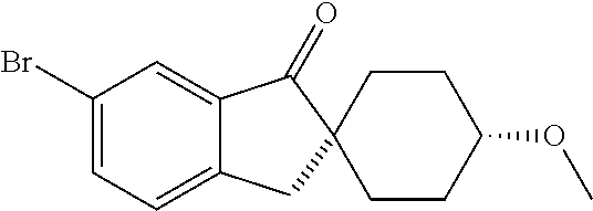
C1(Br)=CC=C2C(=C1)C(=O)C1(C2)CCC(OC)CC1
